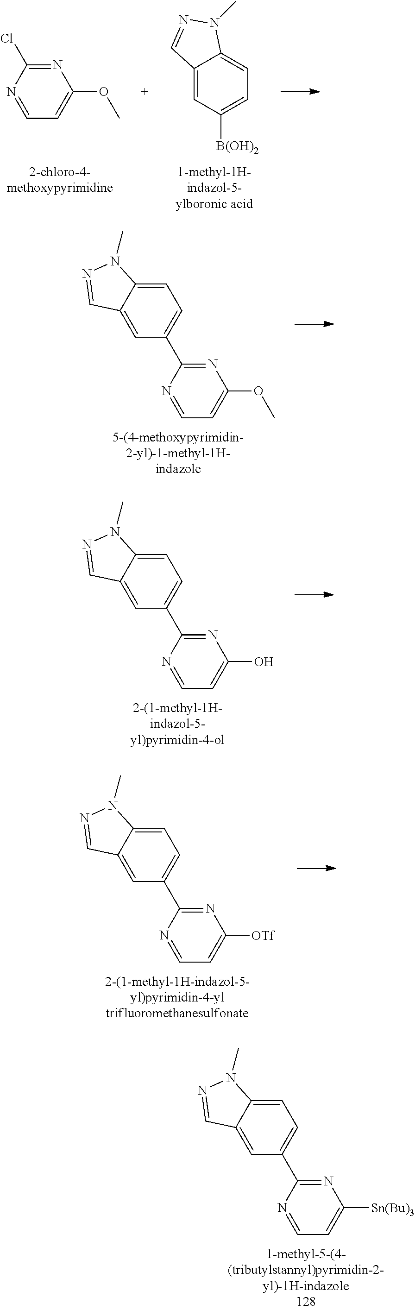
C12=CC([B(OH)2])=CC=C1N(C)N=C2.N1=C(Cl)N=CC=C1OC.N1=C(C2=CC=C3C(=C2)C=NN3C)N=CC=C1OC.N1=C(C2=CC=C3C(=C2)C=NN3C)N=CC=C1O.N1=C(C2=CC=C3C(=C2)C=NN3C)N=CC=C1[OTf].N1=C(C2=CC=C3C(=C2)C=NN3C)N=CC=C1[Sn(Bu)3]
